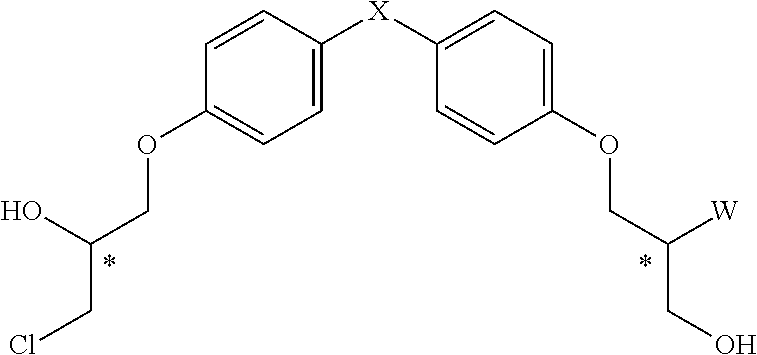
C1=CC([X]C2=CC=C(OCC([W])CO)C=C2)=CC=C1OCC(O)CCl
